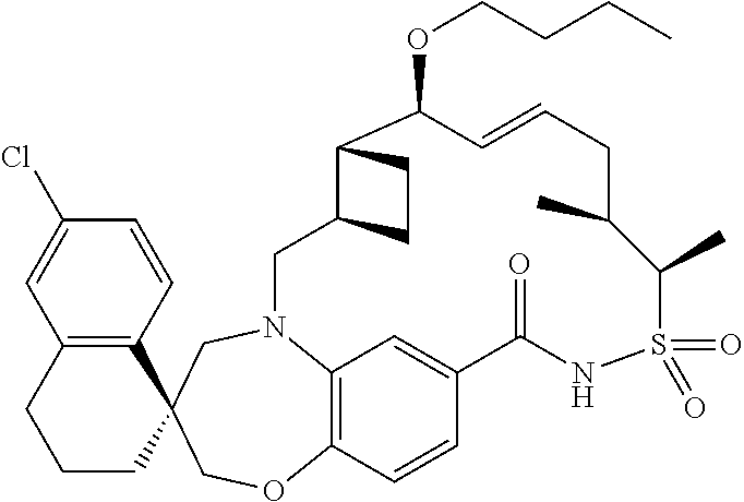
C12=C(C=CC(Cl)=C1)C1(CCC2)CN2C3=C(C=CC(=C3)C(=O)NS(=O)(=O)C(C)C(C)CC=CC(OCCCC)C3C(C2)CC3)OC1
